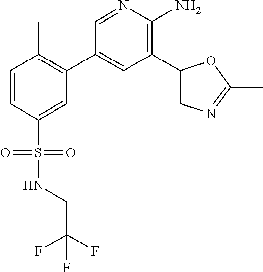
C1=CC(S(=O)(NCC(F)(F)F)=O)=CC(C2=CC(C3=CN=C(C)O3)=C(N)N=C2)=C1C
